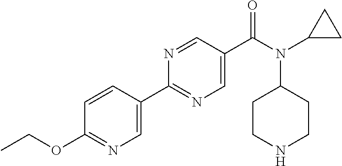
C1=CC(C2=NC=C(C(N(C3CCNCC3)C3CC3)=O)C=N2)=CN=C1OCC
